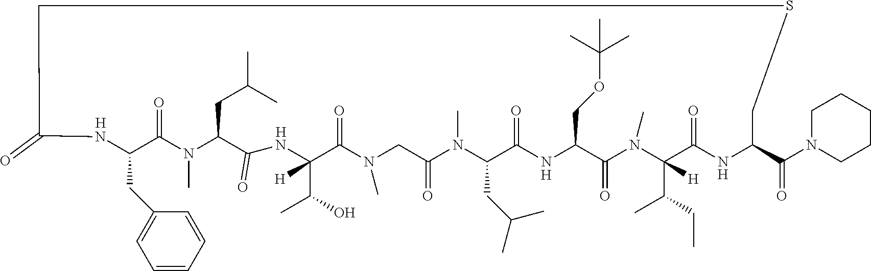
[H].[H].C1(=O)NC(CC2=CC=CC=C2)C(=O)N(C)C(CC(C)C)C(=O)NC(C(O)C)([H])C(=O)N(C)CC(=O)N(C)C(CC(C)C)C(=O)NC(COC(C)(C)C)C(=O)N(C)C(C(C)CC)([H])C(=O)NC(C(N2CCCCC2)=O)CSC1.[H].[H]
